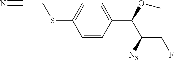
C1=CC(C(OC)C([N3])CF)=CC=C1SCC#N
